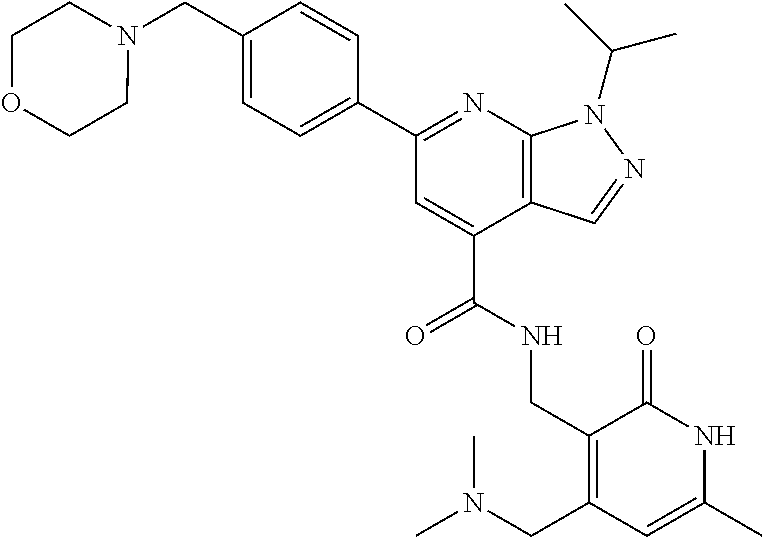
C1(CN2CCOCC2)=CC=C(C2=NC3=C(C(C(NCC4=C(CN(C)C)C=C(C)NC4=O)=O)=C2)C=NN3C(C)C)C=C1
